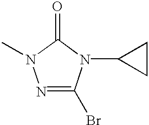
N1=C(Br)N(C2CC2)C(=O)N1C
